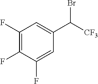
C1(F)=C(F)C(F)=CC(C([CF3])Br)=C1
